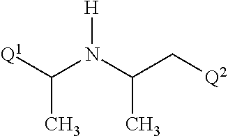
[H]N(C(C[Q2])C)C([Q1])C
